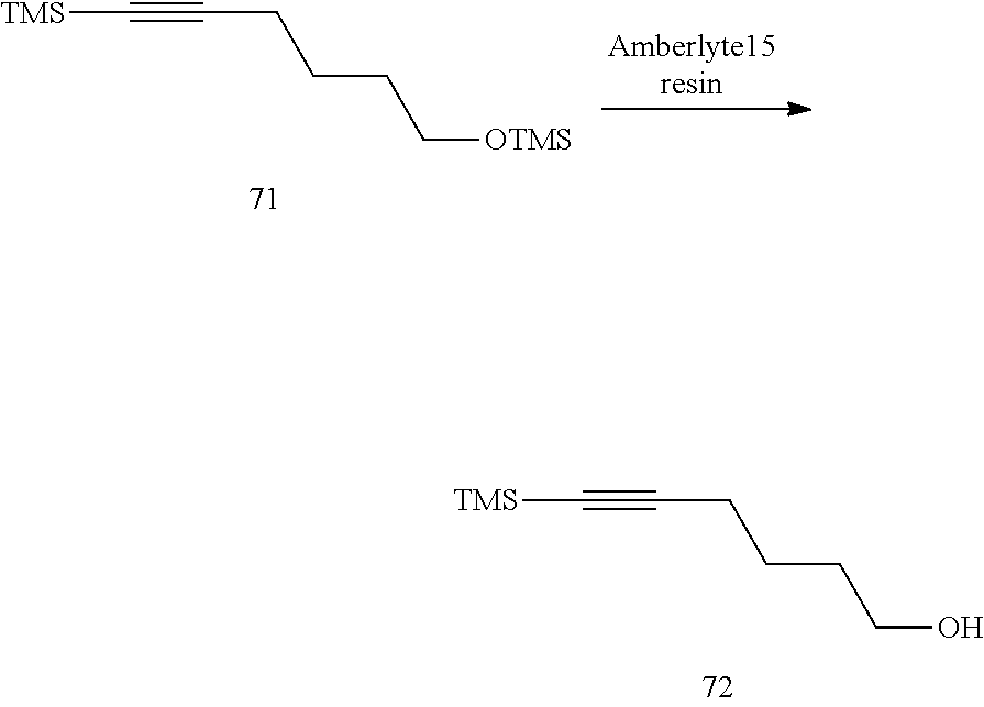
C(O)CCCC#C[TMS].C([OTMS])CCCC#C[TMS]
